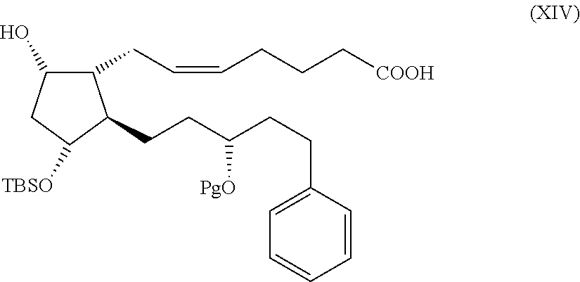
C1(CC=CCCC[COOH])C(O)CC([TBSO])C1CCC(CCC1=CC=CC=C1)[PgO]
